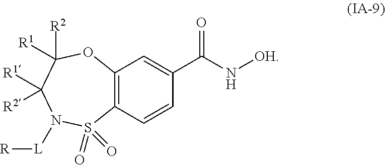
C12=C(C=CC(C(=O)N[OH])=C1)S(=O)(=O)N([L][R])C([R1])([R2])C([R1])([R2])O2
